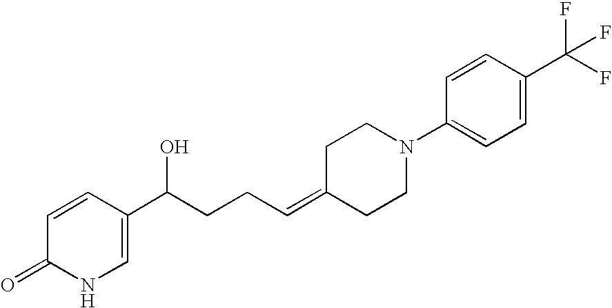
C1=C(C(CCC=C2CCN(C3=CC=C(C(F)(F)F)C=C3)CC2)O)C=CC(=O)N1
